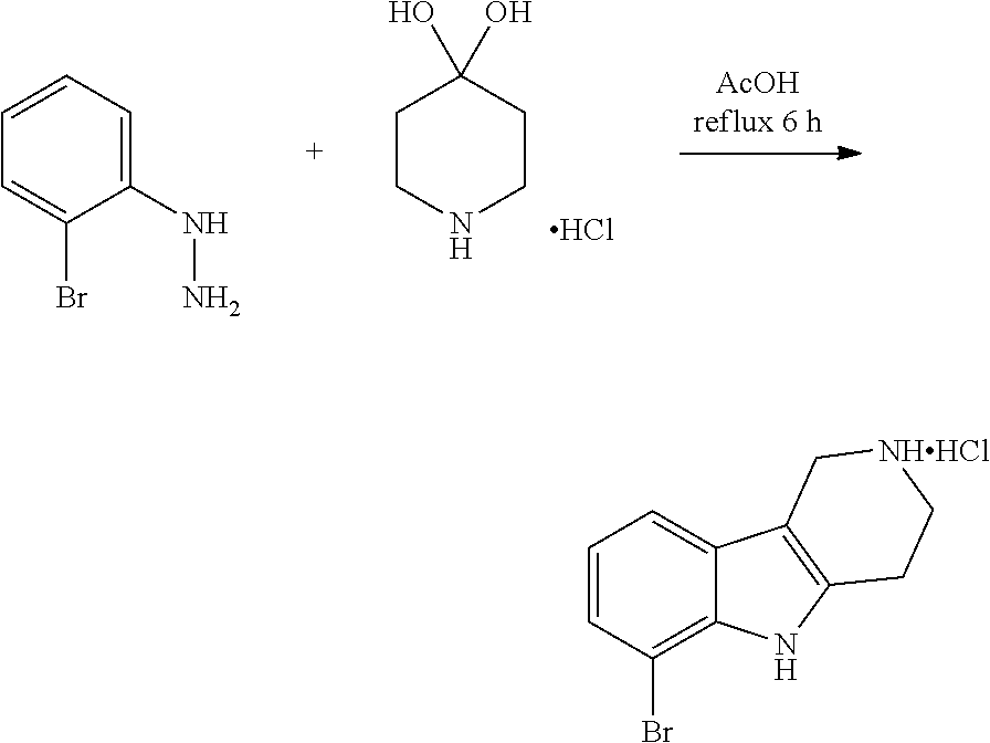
C1CC(O)(O)CCN1.Cl.C1(NN)=CC=CC=C1Br.C12=C(Br)C=CC=C1C1=C(N2)CC[NHHCl]C1
